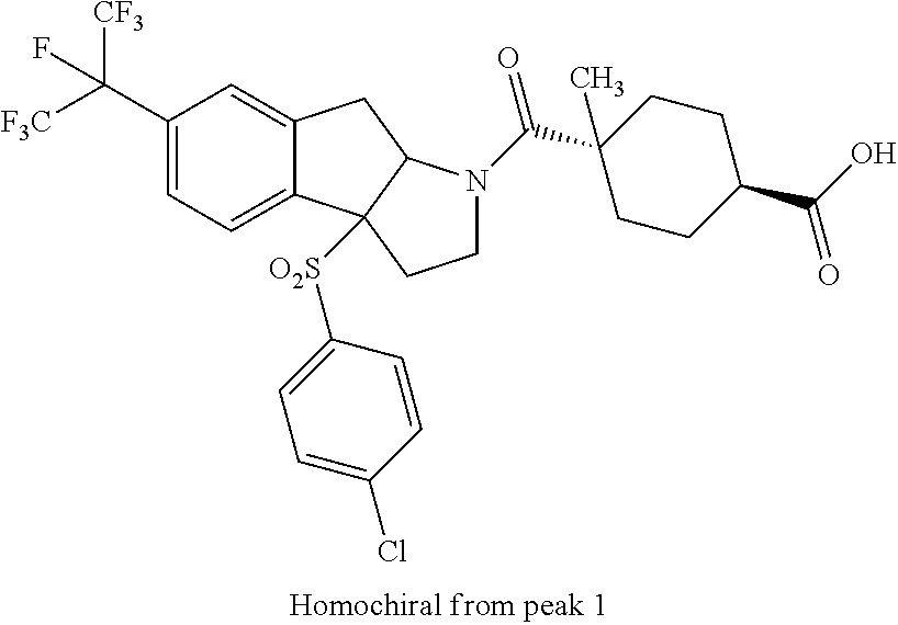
C1(C([CF3])([F3C])F)=CC=C2C(=C1)CC1C2([O2S]C2=CC=C(Cl)C=C2)CCN1C(C1(C)CCC(C(O)=O)CC1)=O
